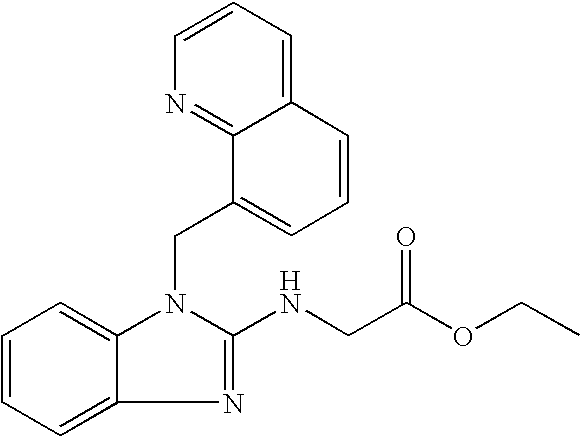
C12=CC=CN=C1C(CN1C3=CC=CC=C3N=C1NCC(OCC)=O)=CC=C2
